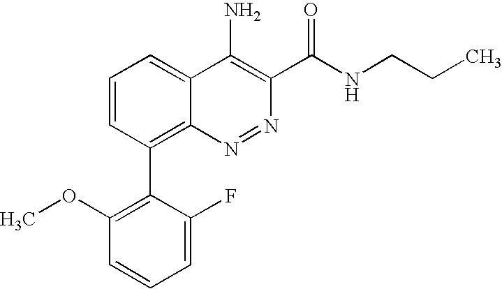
C1(OC)=C(C2=C3C(=CC=C2)C(N)=C(C(NCCC)=O)N=N3)C(F)=CC=C1
